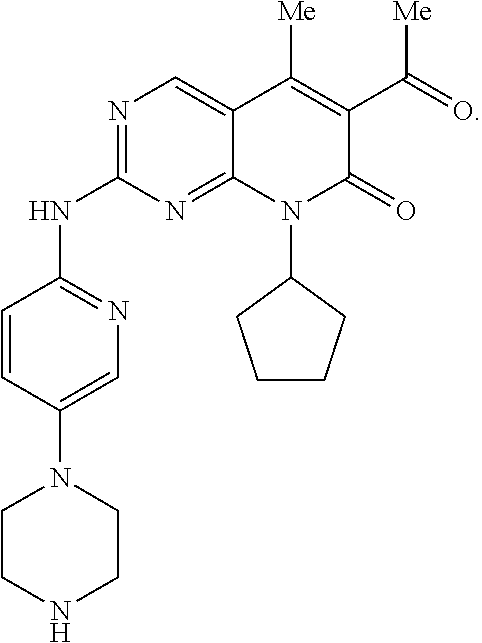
C1(N2C3=NC(NC4=NC=C(N5CCNCC5)C=C4)=NC=C3C([Me])=C(C(=O)[Me])C2=O)CCCC1
